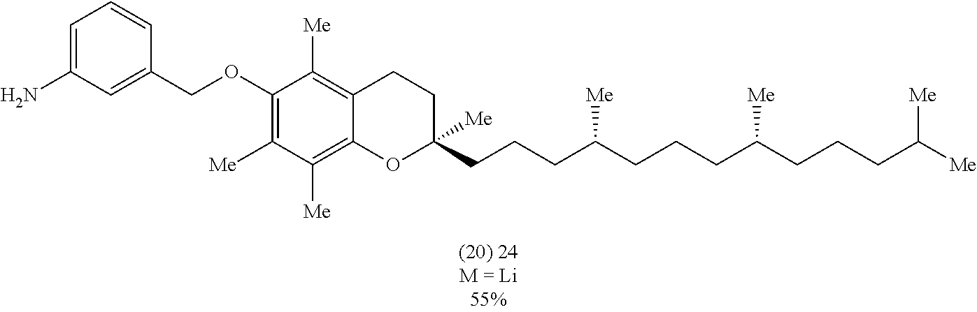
[Me]C(CCCC(CCCC(CCCC1([Me])CCC2=C([Me])C(OCC3=CC(N)=CC=C3)=C([Me])C([Me])=C2O1)[Me])[Me])[Me]
